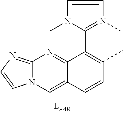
C1(C2=C(C)C=CC3=CN4C(=NC=C4)N=C23)=N(C)C=CN1C
